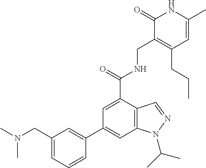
C1=C(C(=O)NCC2=C(CCC)C=C(C)NC2=O)C2=C(C=C1C1=CC(CN(C)C)=CC=C1)N(C(C)C)N=C2
